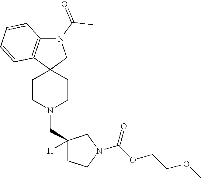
C1CN(CC2([H])CCN(C(OCCOC)=O)C2)CCC12CN(C(C)=O)C1=C2C=CC=C1
